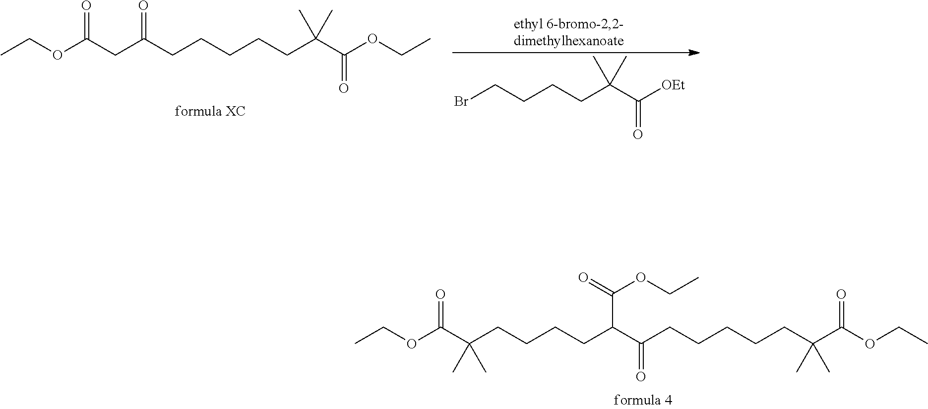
CCOC(CC(CCCCCC(C(OCC)=O)(C)C)=O)=O.BrCCCCC(C([OEt])=O)(C)C.CCOC(C(CCCCC(C(CCCCCC(C(OCC)=O)(C)C)=O)C(OCC)=O)(C)C)=O
